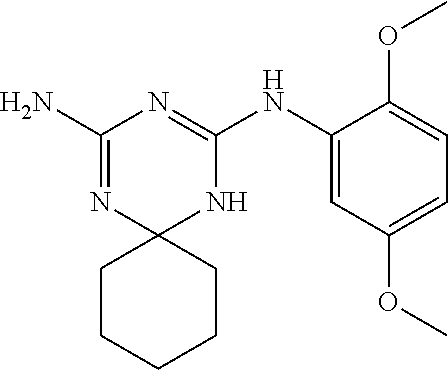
C1(N)=NC2(NC(NC3=CC(OC)=CC=C3OC)=N1)CCCCC2
